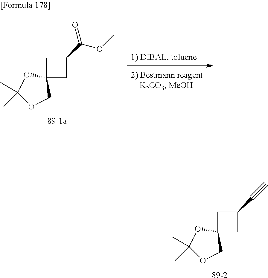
[89-2].C12(CC(C#C)C1)OC(C)(C)OC2.[89-1a].C12(CC(C(OC)=O)C1)OC(C)(C)OC2
